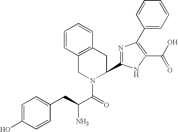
C1=C(O)C=CC(CC(C(=O)N2C(C3=NC(C4=CC=CC=C4)=C(C(O)=O)N3)CC3=C(C2)C=CC=C3)N)=C1
